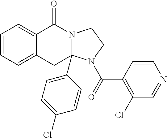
C1=CC=C2C(=C1)C(=O)N1C(C3=CC=C(Cl)C=C3)(C2)N(C(=O)C2=C(Cl)C=NC=C2)CC1
